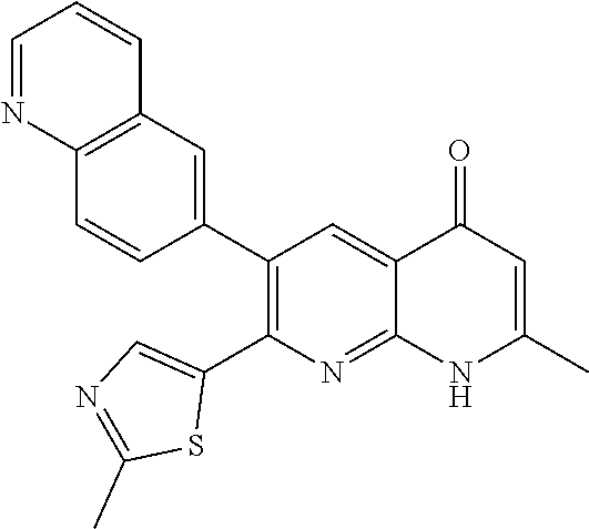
C12=C(C=C(C3=C(C4=CN=C(C)S4)N=C4C(=C3)C(=O)C=C(C)N4)C=C1)C=CC=N2
